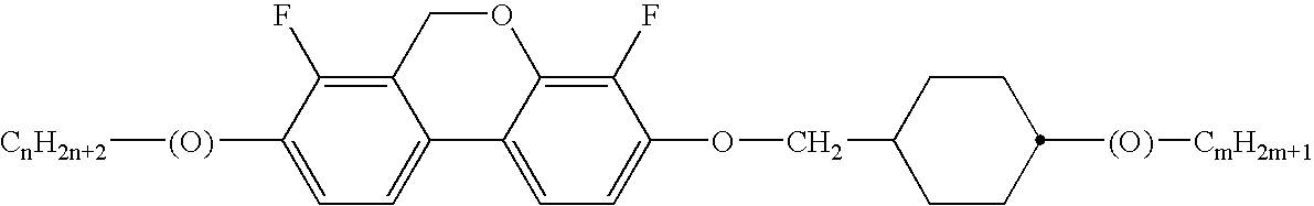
C12=C(F)C([(O)][CnH2n+2])=CC=C1C1=CC=C(OCC3CCC([(O)][CmH2m+1])CC3)C(F)=C1OC2
